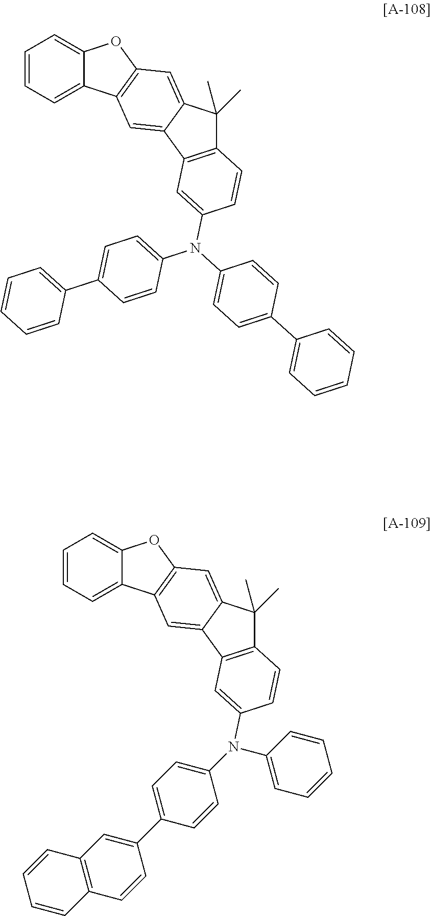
C1=CC=C2C(=C1)OC1=C2C=C2C(=C1)C(C)(C)C1=C2C=C(N(C2=CC=C(C3=CC=CC=C3)C=C2)C2=CC=C(C3=CC=CC=C3)C=C2)C=C1.C1=CC=C2C(=C1)OC1=C2C=C2C(=C1)C(C)(C)C1=C2C=C(N(C2=CC=CC=C2)C2=CC=C(C3=CC4=C(C=C3)C=CC=C4)C=C2)C=C1
